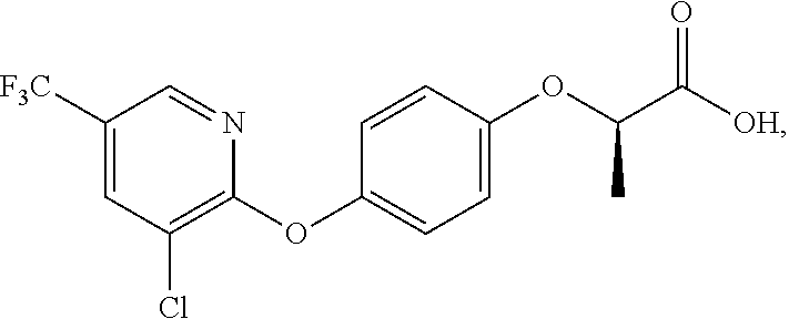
C1([F3C])=CC(Cl)=C(OC2=CC=C(OC(C)C([OH])=O)C=C2)N=C1
